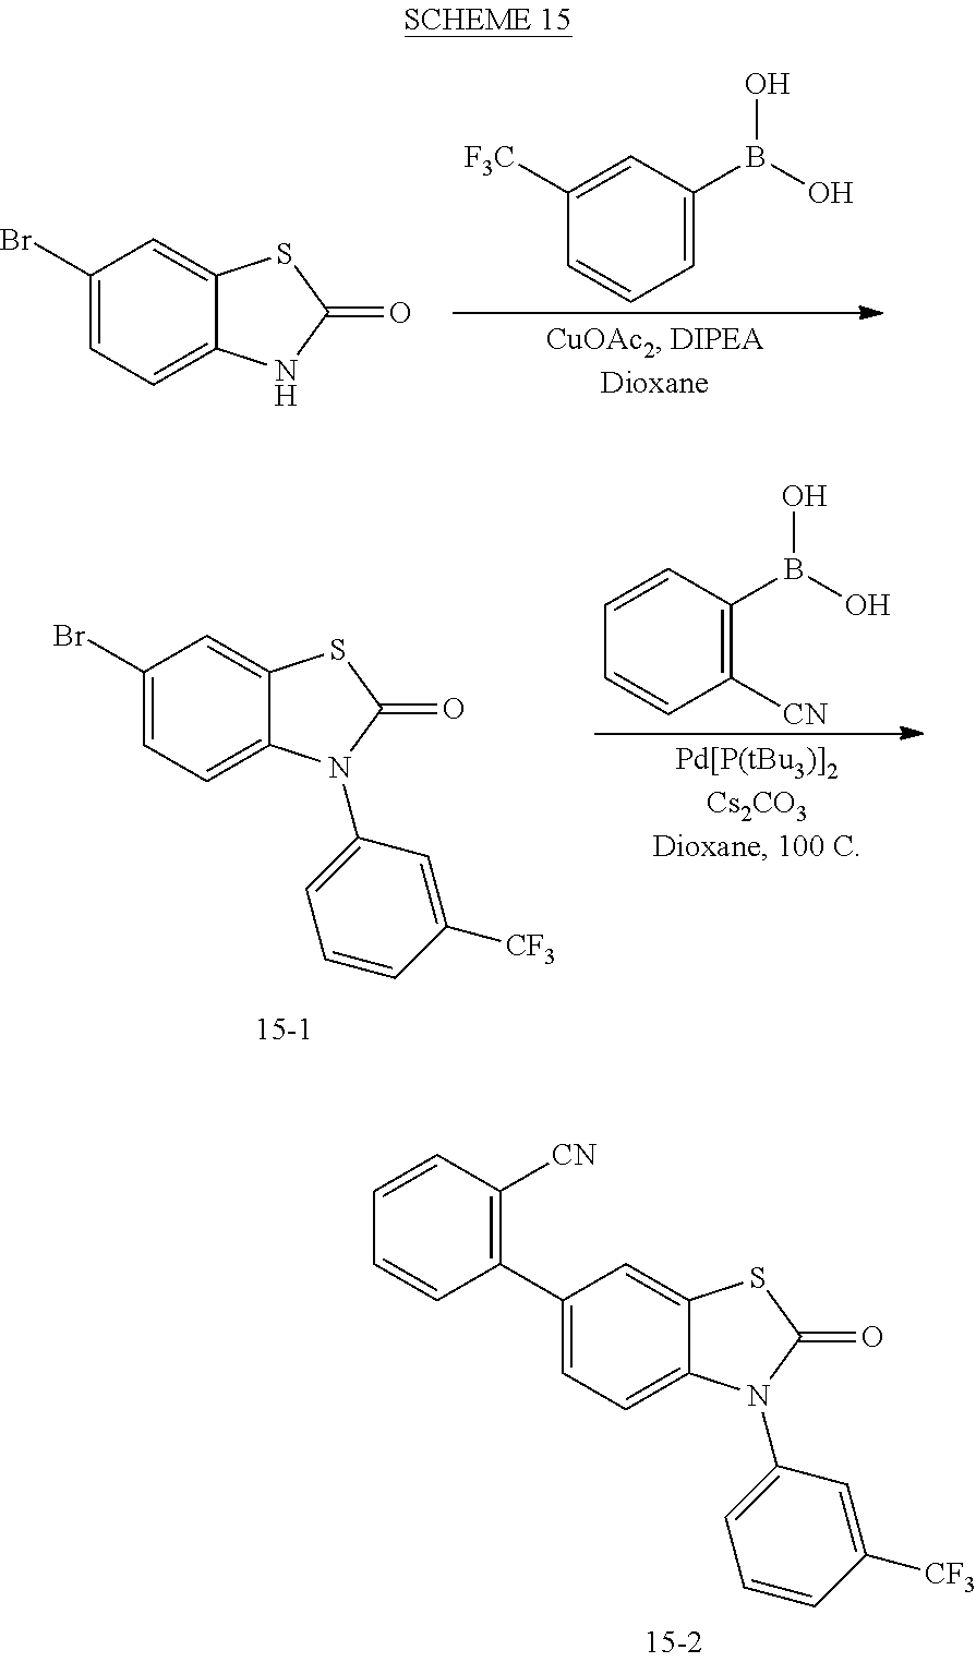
C1(Br)=CC=C2C(=C1)SC(=O)N2C1=CC=CC([CF3])=C1.C1([CN])=C(B(O)O)C=CC=C1.C1(Br)=CC=C2C(=C1)SC(=O)N2.C1=C(B(O)O)C=C([F3C])C=C1.C1=C(C2=C([CN])C=CC=C2)C=C2C(=C1)N(C1=CC=CC([CF3])=C1)C(=O)S2
